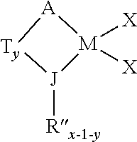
[A]1[M]([X])([X])[J]([Rx-1-y])[Ty]1
